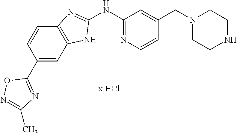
C1(NC2=NC=CC(CN3CCNCC3)=C2)=NC2=C(N1)C=C(C1=NC(C)=NO1)C=C2
